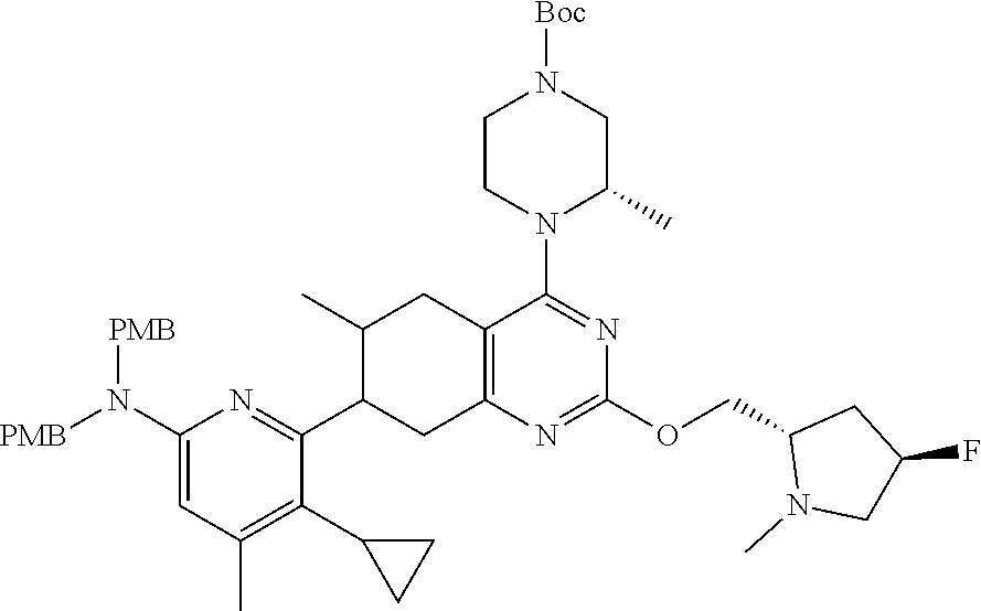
C1=C(N([PMB])[PMB])N=C(C2CC3=C(CC2C)C(N2C(C)CN([Boc])CC2)=NC(OCC2N(C)CC(F)C2)=N3)C(C2CC2)=C1C
